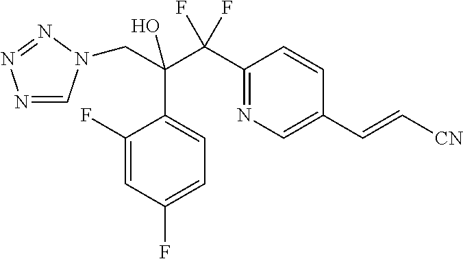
N1=CN(CC(O)(C(C2=NC=C(C=C[CN])C=C2)(F)F)C2=CC=C(F)C=C2F)N=N1
